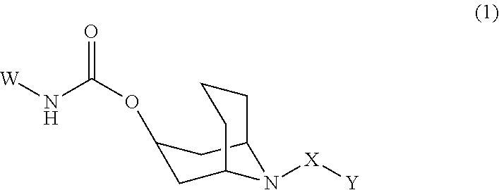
C12CC(OC(=O)N[W])CC(CCC1)N2[X][Y]
